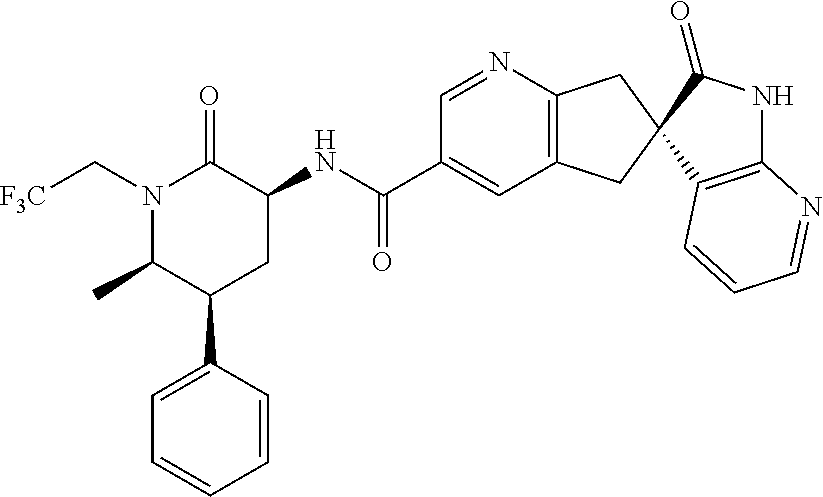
N1(C[F3C])C(C)C(C2=CC=CC=C2)CC(NC(C2=CC3=C(N=C2)CC2(C3)C3=C(NC2=O)N=CC=C3)=O)C1=O
